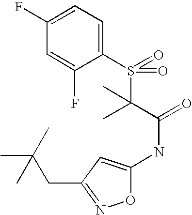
C1(F)=CC=C(S(=O)(C(C(=O)NC2=CC(CC(C)(C)C)=NO2)(C)C)=O)C(F)=C1
